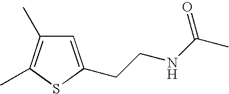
C1=C(CCNC(C)=O)SC(C)=C1C
